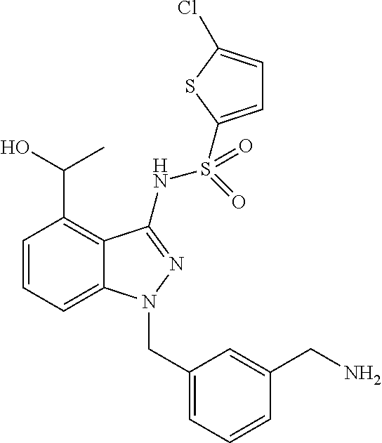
C1=CC=C2C(=C1C(O)C)C(NS(=O)(=O)C1=CC=C(Cl)S1)=NN2CC1=CC=CC(CN)=C1
